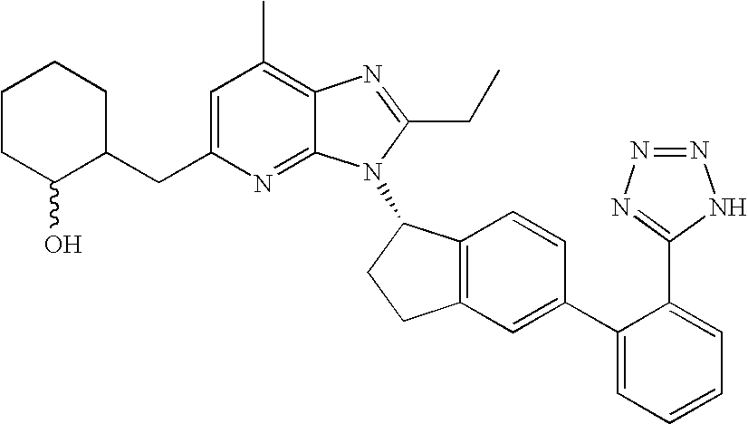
C1=C(CC2C(O)CCCC2)N=C2C(=C1C)N=C(CC)N2C1C2=C(CC1)C=C(C1=CC=CC=C1C1=NN=NN1)C=C2
